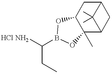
[HCl NH2]C(CC)B1OC2C(C)(C3CC(C2)C3(C)C)O1
